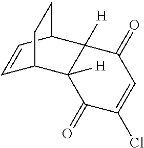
C1=CC2C3([H])C([H])(C1CC2)C(=O)C(Cl)=CC3=O
